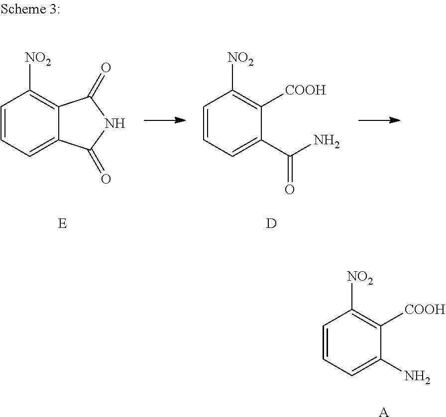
C1=CC=C(C(N)=O)C([COOH])=C1[NO2].[D].C1=CC=C2C(=C1[NO2])C(=O)NC2=O.C1=CC=C(N)C([COOH])=C1[NO2].[A]
